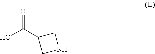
OC(C1CNC1)=O
